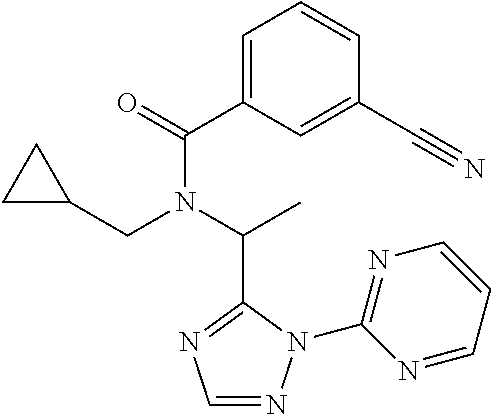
C1(C(=O)N(C(C)C2=NC=NN2C2=NC=CC=N2)CC2CC2)=CC=CC(C#N)=C1
